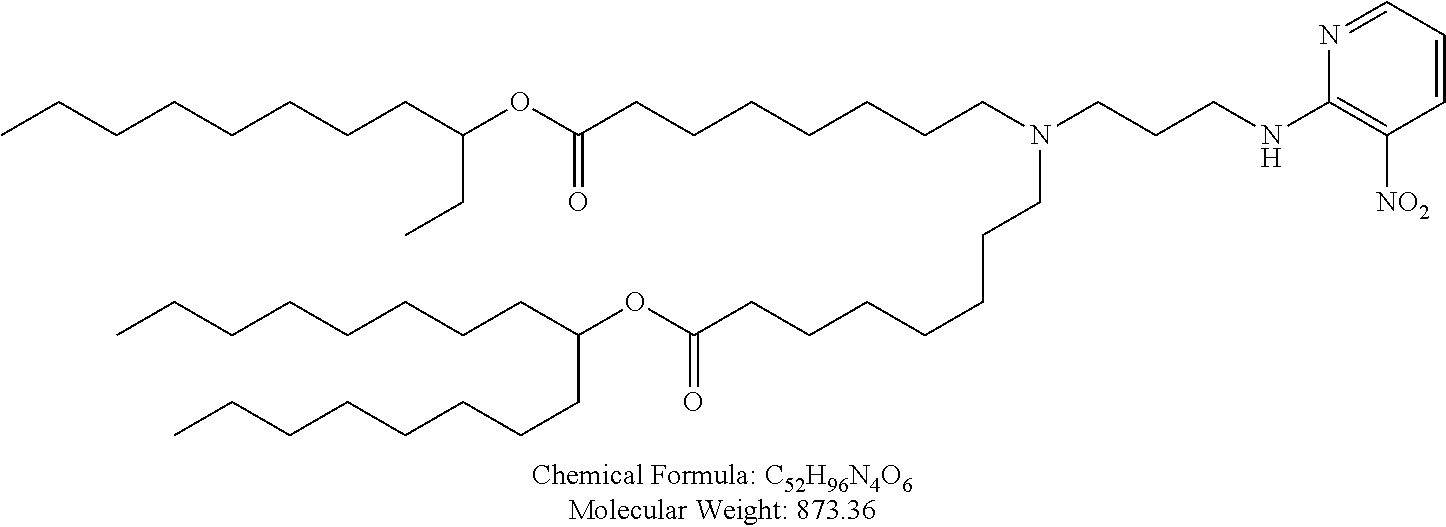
O(C(=O)CCCCCCCN(CCCNC1=C([NO2])C=CC=N1)CCCCCCCC(OC(CC)CCCCCCCC)=O)C(CCCCCCCC)CCCCCCCC
